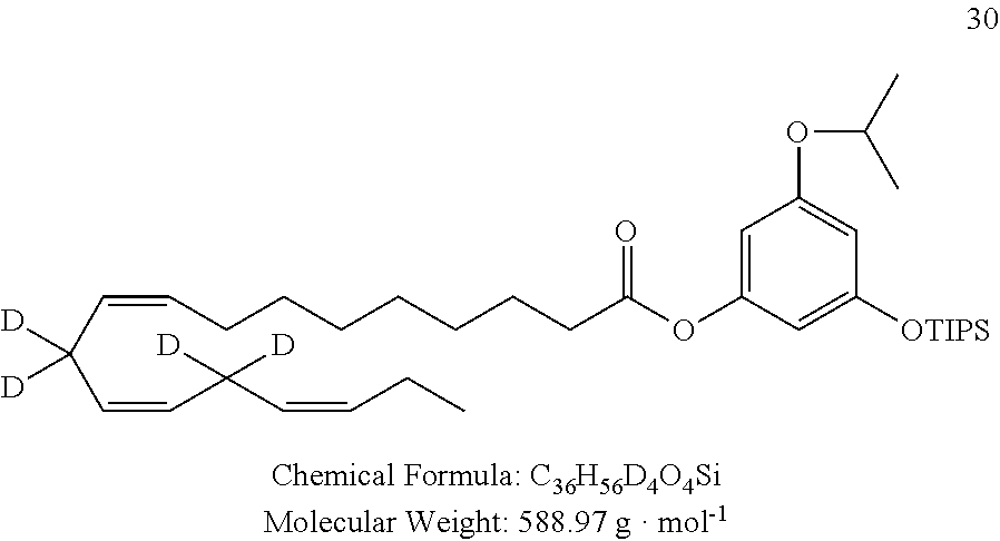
C1=C(OC(CCCCCCCC=CC(C=CC(C=CCC)([D])[D])([D])[D])=O)C=C([OTIPS])C=C1OC(C)C
